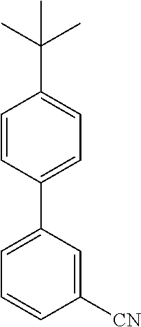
C1=CC([CN])=CC(C2=CC=C(C(C)(C)C)C=C2)=C1
